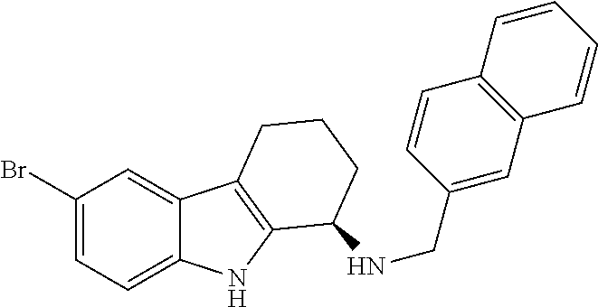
C1(Br)=CC=C2C(=C1)C1=C(N2)C(NCC2=CC3=C(C=C2)C=CC=C3)CCC1
